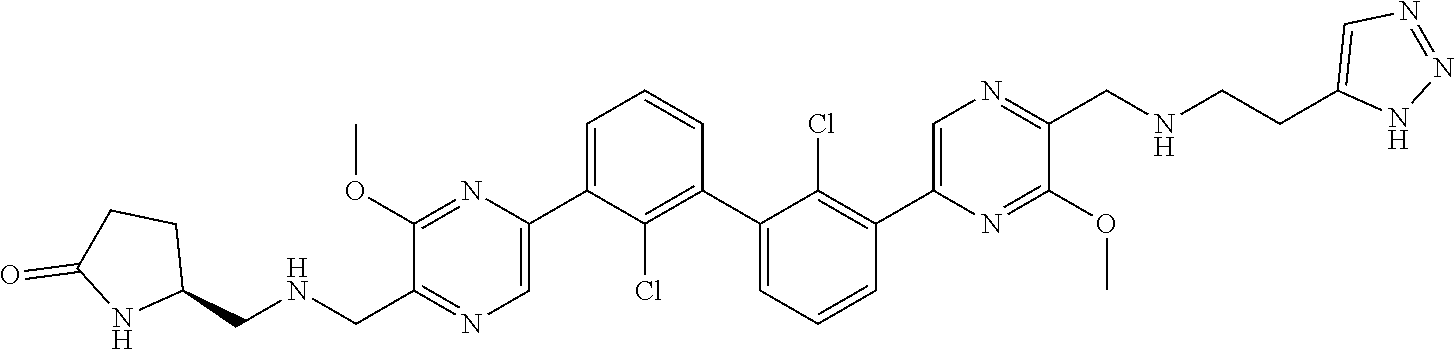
C1(OC)=NC(C2=CC=CC(C3=CC=CC(C4=CN=C(CNCCC5=CN=NN5)C(OC)=N4)=C3Cl)=C2Cl)=CN=C1CNCC1CCC(=O)N1
